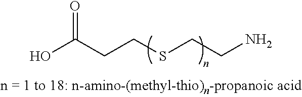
OC(CCSCCN)=O
